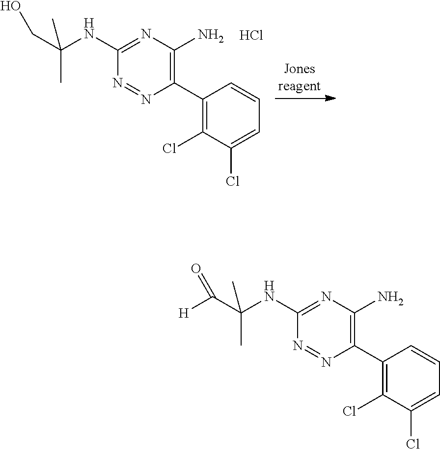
C(C(NC1=NC(N)=C(C2=C(Cl)C(Cl)=CC=C2)N=N1)(C)C)([H])=O.C(C(NC1=NC(N)=C(C2=C(Cl)C(Cl)=CC=C2)N=N1)(C)C)O.Cl
